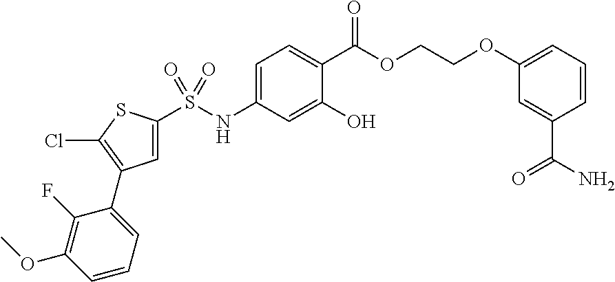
C1=C(S(NC2=CC=C(C(=O)OCCOC3=CC=CC(C(N)=O)=C3)C(O)=C2)(=O)=O)SC(Cl)=C1C1=CC=CC(OC)=C1F
